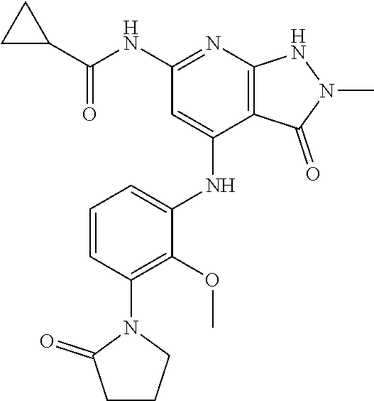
N(C1=NC2=C(C(NC3=CC=CC(N4C(=O)CCC4)=C3OC)=C1)C(=O)N(C)N2)C(C1CC1)=O
